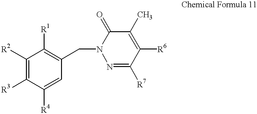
C1([R2])=C([R3])C([R4])=CC(CN2N=C([R7])C([R6])=C(C)C2=O)=C1[R1]
